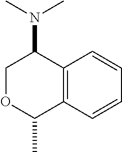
C12=C(C=CC=C1)C(C)OCC2N(C)C
